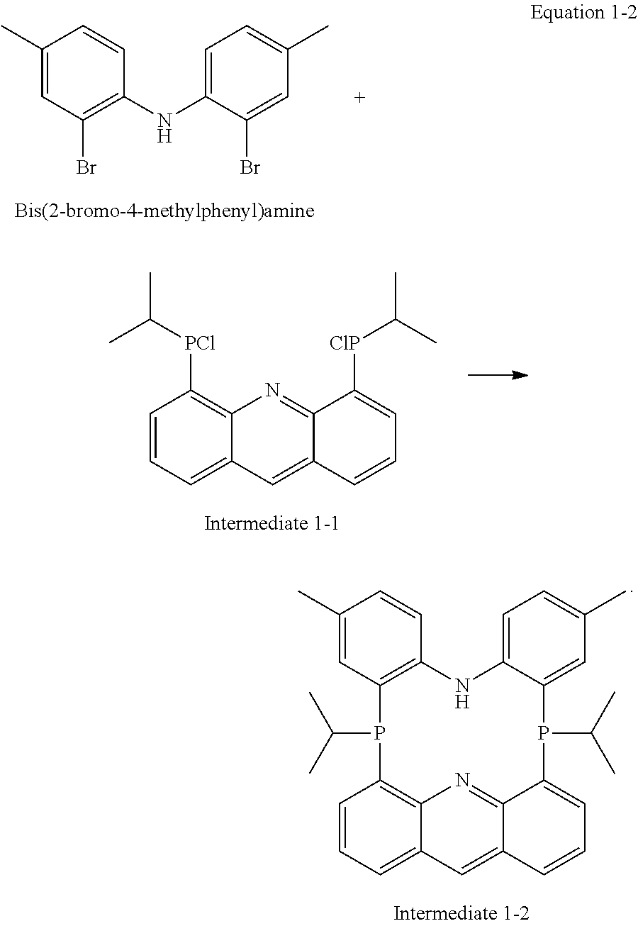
C1(C)=CC(Br)=C(NC2=CC=C(C)C=C2Br)C=C1.C1=CC=C2C(=C1[PCl]C(C)C)N=C1C(=C2)C=CC=C1[ClP]C(C)C.C1=CC=C2C3=C1P(C(C)C)C1=C(C=CC(C)=C1)NC1=CC=C(C)C=C1P(C(C)C)C1=CC=CC(=C2)C1=N3
